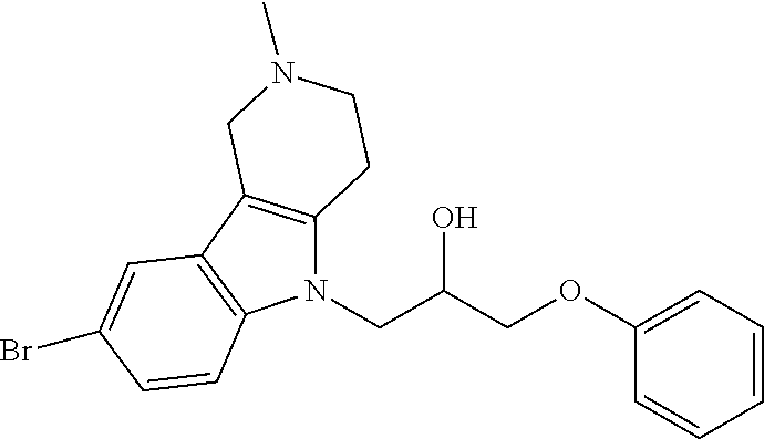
C12=C(CCN(C)C1)N(CC(COC1=CC=CC=C1)O)C1=C2C=C(Br)C=C1
